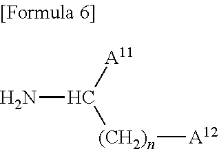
NC([A11])[(CH2)n][A12]
